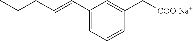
C1(C=CCCC)=CC=CC(C[COO-Na+])=C1
